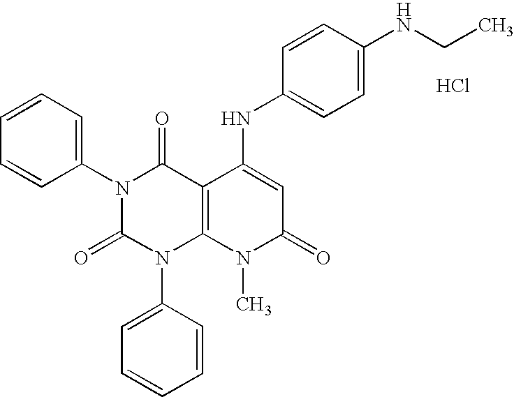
N1(C2=CC=CC=C2)C(=O)N(C2=CC=CC=C2)C2=C(C1=O)C(NC1=CC=C(NCC)C=C1)=CC(=O)N2C.Cl
